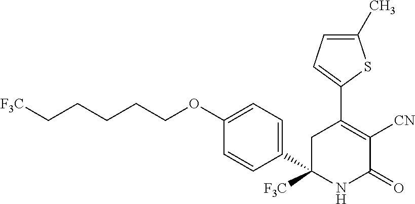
C1(C2([F3C])NC(=O)C([CN])=C(C3=CC=C(C)S3)C2)=CC=C(OCCCCC[F3C])C=C1
